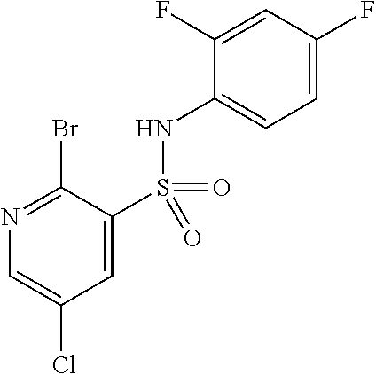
C1=C(F)C=C(F)C(NS(=O)(C2=CC(Cl)=CN=C2Br)=O)=C1
